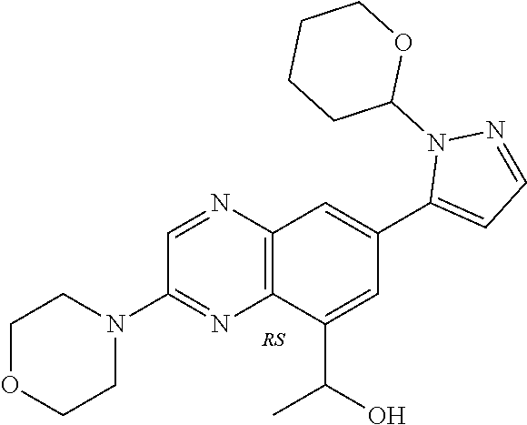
C12=C(N=CC(N3CCOCC3)=N1)C=C(C1=CC=NN1C1OCCCC1)C=C2C(O)C.[RS]
